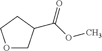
O1CC(C(OC)=O)CC1
